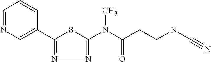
C1=NC=C(C2=NN=C(N(C(CCNC#N)=O)C)S2)C=C1
